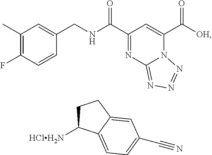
C1(C)=C(F)C=CC(CNC(C2=NC3=NN=NN3C(C([OH])=O)=C2)=O)=C1.C1C([HClH2N])C2=CC=C(C#N)C=C2C1
